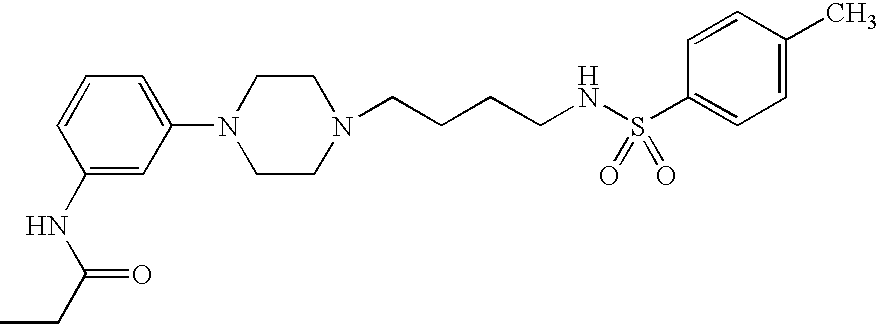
C(CCCNS(C1=CC=C(C)C=C1)(=O)=O)N1CCN(C2=CC=CC(NC(=O)CC)=C2)CC1
